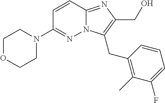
N12C(=NC(CO)=C1CC1=C(C)C(F)=CC=C1)C=CC(N1CCOCC1)=N2
